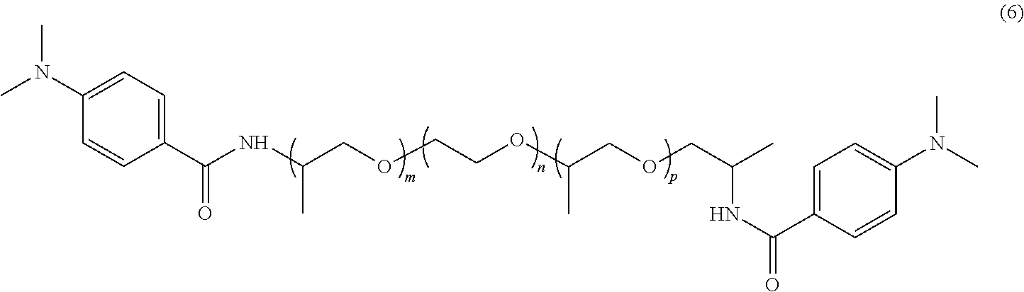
C1(N(C)C)=CC=C(C(NC(COCCOC(COCC(C)NC(=O)C2=CC=C(N(C)C)C=C2)C)C)=O)C=C1
